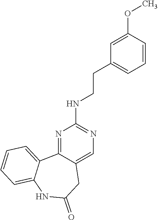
N1=C2C(=CN=C1NCCC1=CC=CC(OC)=C1)CC(=O)NC1=CC=CC=C21
